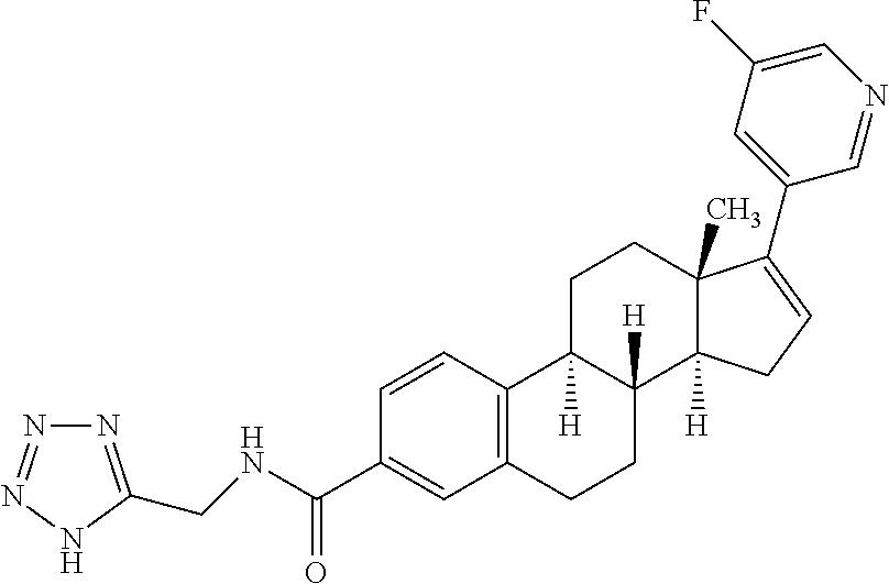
C12=C(C=CC(C(=O)NCC3=NN=NN3)=C1)C1([H])C([H])(CC2)C2([H])C(C)(CC1)C(C1=CC(F)=CN=C1)=CC2
